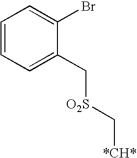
C1=CC=C(C[O2S]C[*CH*])C(Br)=C1
